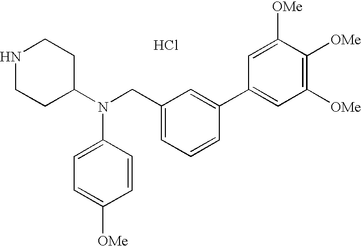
N1CCC(N(C2=CC=C([OMe])C=C2)CC2=CC=CC(C3=CC([OMe])=C([OMe])C([OMe])=C3)=C2)CC1.Cl
